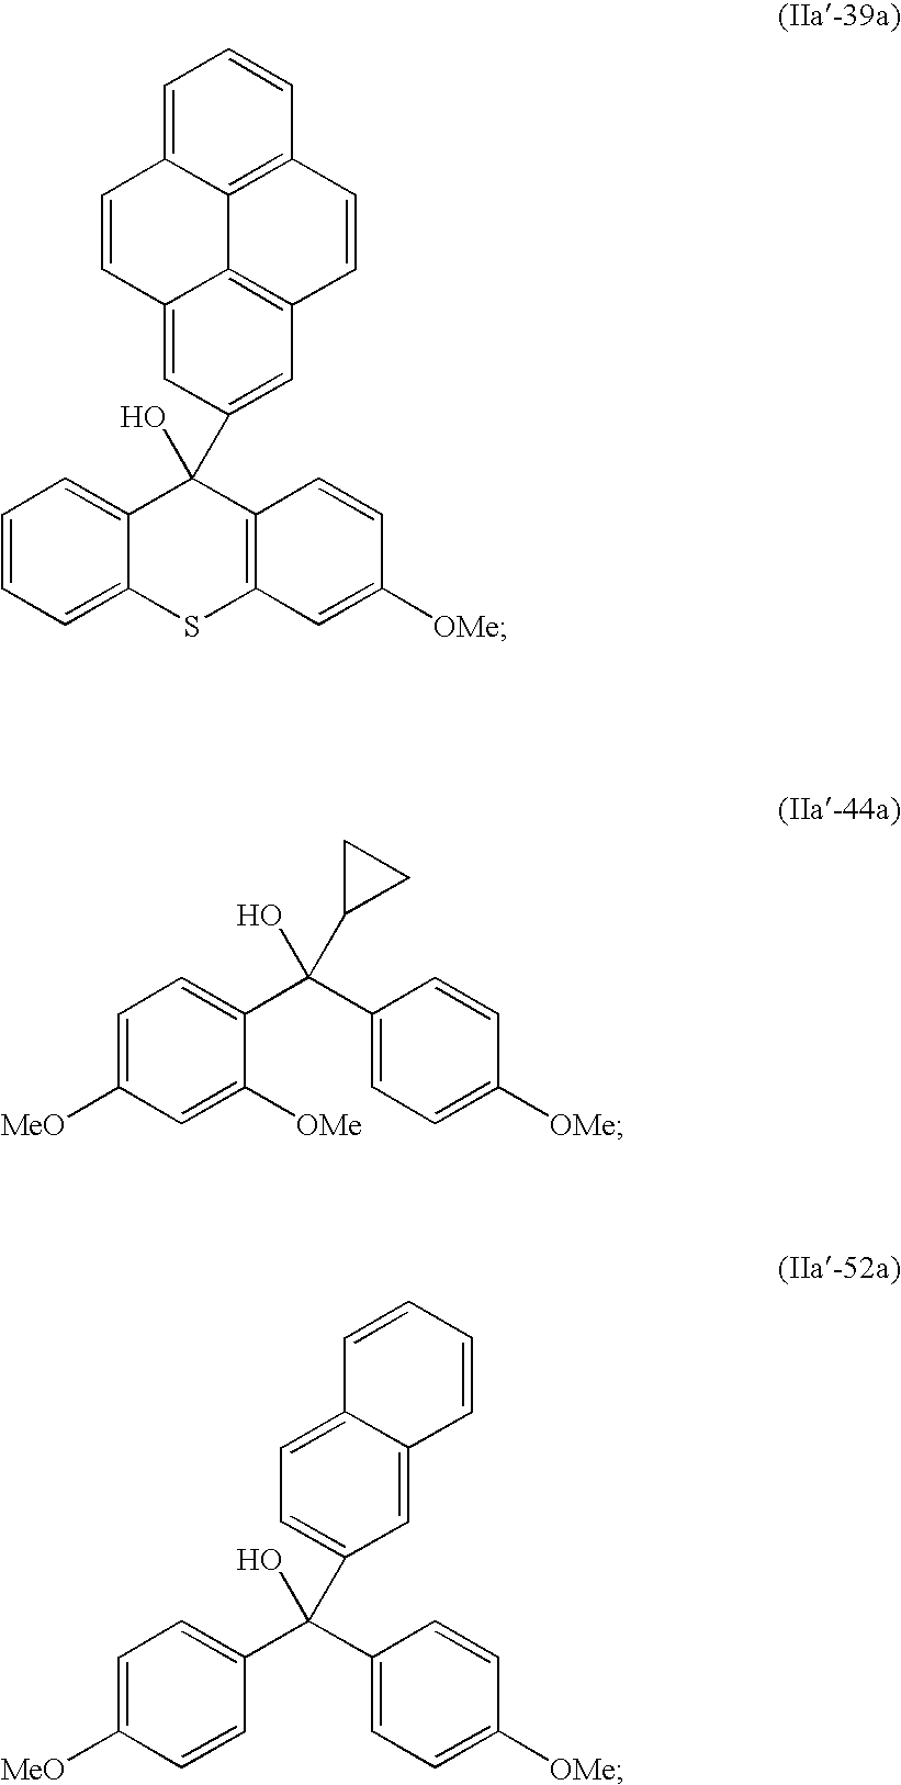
C1=C2C3=C(C=C1)C=CC1=C3C(=CC(C3(O)C4=CC=CC=C4SC4=C3C=CC([OMe])=C4)=C1)C=C2.C1=C([MeO])C=C([OMe])C(C(C2=CC=C([OMe])C=C2)(O)C2CC2)=C1.C1=CC=CC2=CC(C(O)(C3=CC=C([MeO])C=C3)C3=CC=C([OMe])C=C3)=CC=C12
